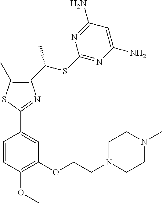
C1(C(SC2=NC(N)=CC(N)=N2)C)=C(C)SC(C2=CC(OCCN3CCN(C)CC3)=C(OC)C=C2)=N1
